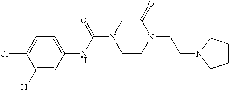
C1(Cl)=CC(NC(N2CCN(CCN3CCCC3)C(=O)C2)=O)=CC=C1Cl
